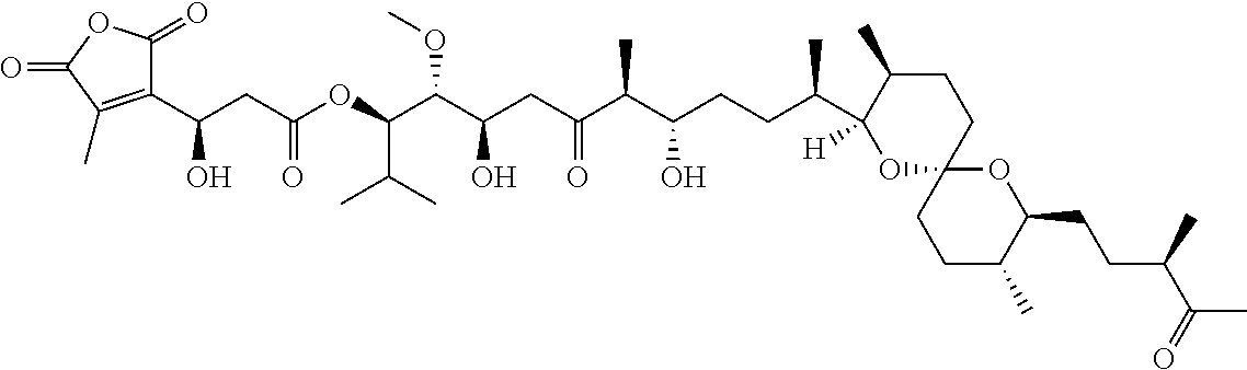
C1(C)CCC2(OC1(C(CCC(C(C(CC(C(OC)C(OC(CC(C1=C(C)C(=O)OC1=O)O)=O)C(C)C)O)=O)C)O)C)[H])CCC(C)C(CCC(C(C)=O)C)O2
